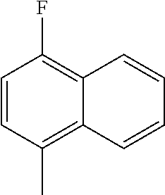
C1=CC(C)=C2C(=C1F)C=CC=C2
